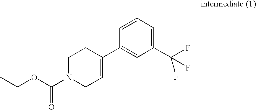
C1N(C(OCC)=O)CC=C(C2=CC(C(F)(F)F)=CC=C2)C1
